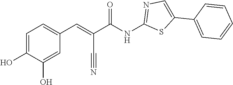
C1=C(O)C(O)=CC(C=C(C#N)C(NC2=NC=C(C3=CC=CC=C3)S2)=O)=C1
